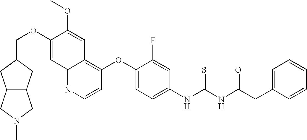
C1(OCC2CC3C(C2)CN(C)C3)=CC2=NC=CC(OC3=CC=C(NC(NC(CC4=CC=CC=C4)=O)=S)C=C3F)=C2C=C1OC
